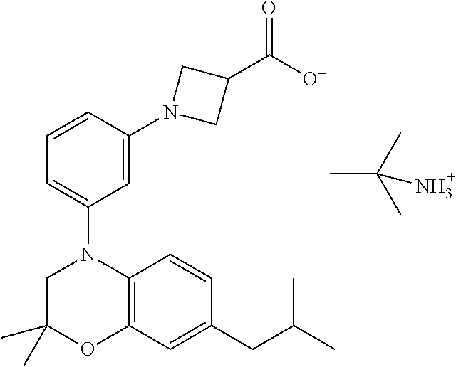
C1C(C)(C)OC2=C(N1C1=CC=CC(N3CC(C([O-])=O)C3)=C1)C=CC(CC(C)C)=C2.CC(C)(C)N
